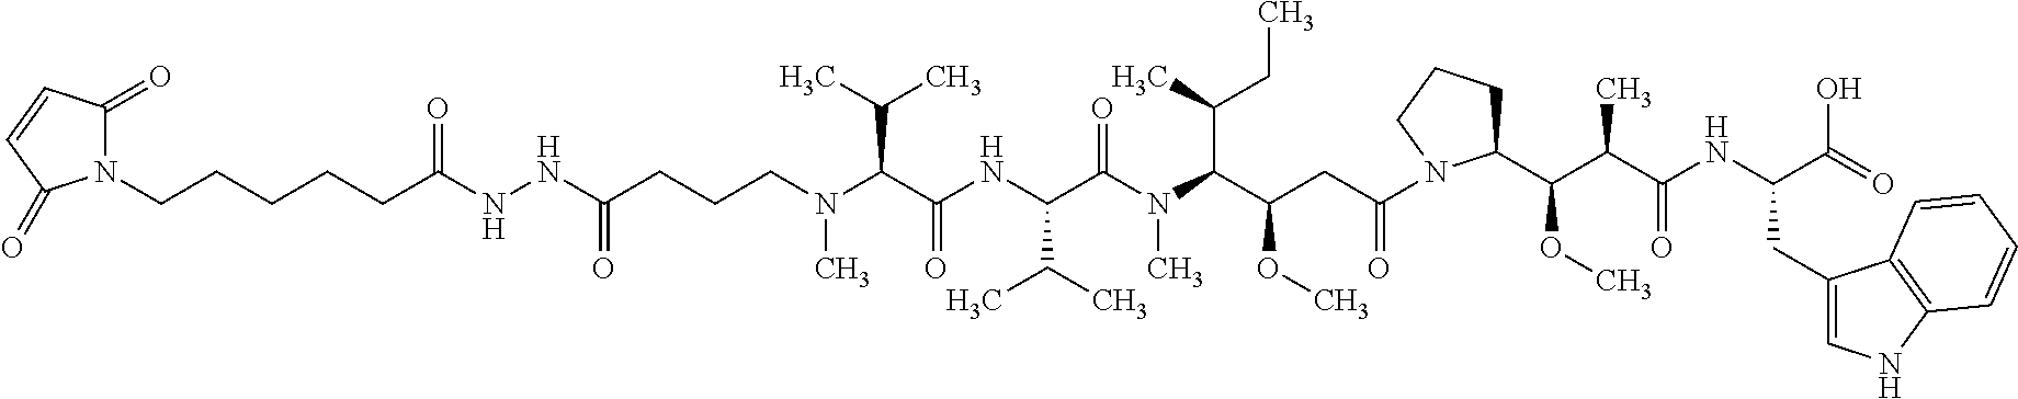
N(C(C(NC(C(N(C(C(CC(=O)N1C(C(C(C)C(NC(C(=O)O)CC2=CNC3=C2C=CC=C3)=O)OC)CCC1)OC)C(CC)C)C)=O)C(C)C)=O)C(C)C)(CCCC(NNC(CCCCCN1C(=O)C=CC1=O)=O)=O)C
